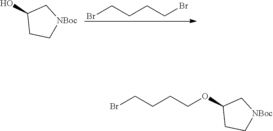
BrCCCCBr.C1(O)CC[NBoc]C1.C1(OCCCCBr)CC[NBoc]C1
